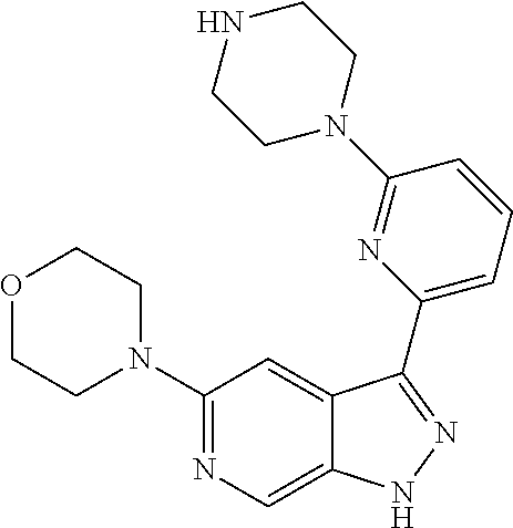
C1(N2CCOCC2)=NC=C2C(=C1)C(C1=CC=CC(N3CCNCC3)=N1)=NN2
